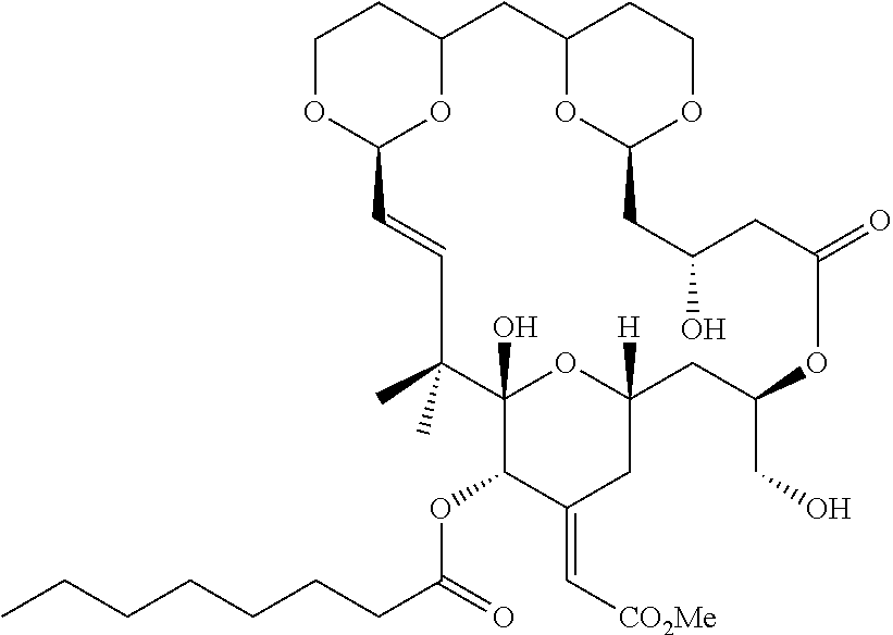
C1OC2OC(C1)CC1OC(OCC1)CC(O)CC(=O)OC(CO)CC1([H])OC(O)(C(C)(C)C=C2)C(OC(CCCCCCC)=O)C(=C[CO2Me])C1
